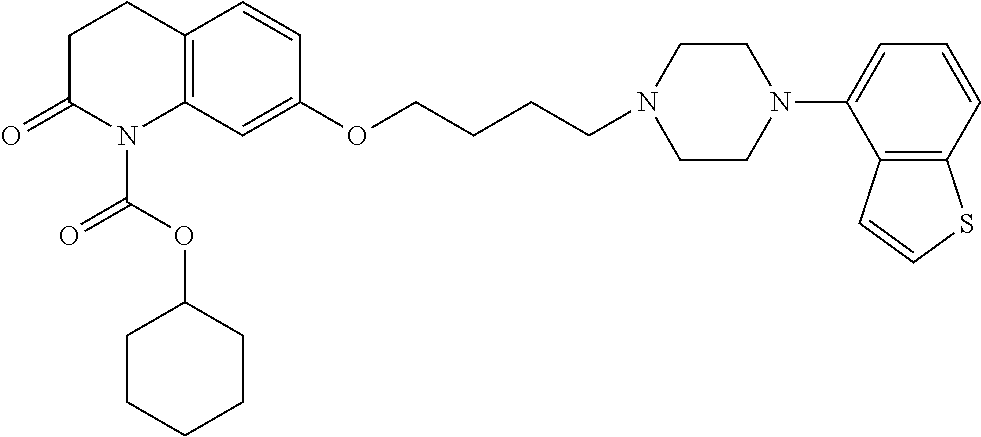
C12=C(C=C(OCCCCN3CCN(C4=CC=CC5=C4C=CS5)CC3)C=C1)N(C(OC1CCCCC1)=O)C(=O)CC2
